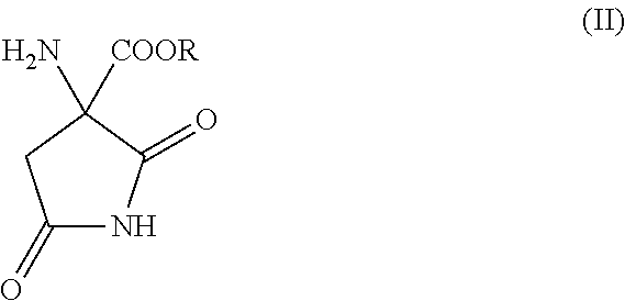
C1(=O)NC(=O)C([COOR])(N)C1
